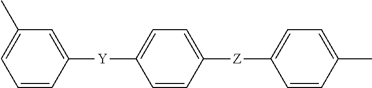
C1=CC([Y]C2=CC=C([Z]C3=CC=C(C)C=C3)C=C2)=CC(C)=C1
